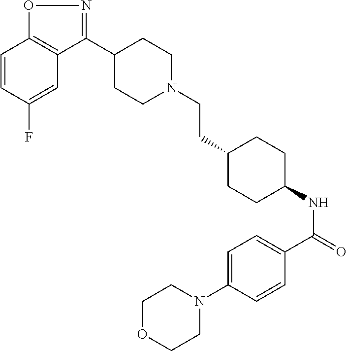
C1=CC2=C(C=C1F)C(C1CCN(CCC3CCC(NC(=O)C4=CC=C(N5CCOCC5)C=C4)CC3)CC1)=NO2
